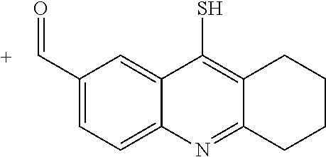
C1(C=O)=CC=C2C(=C1)C(S)=C1C(=N2)CCCC1
